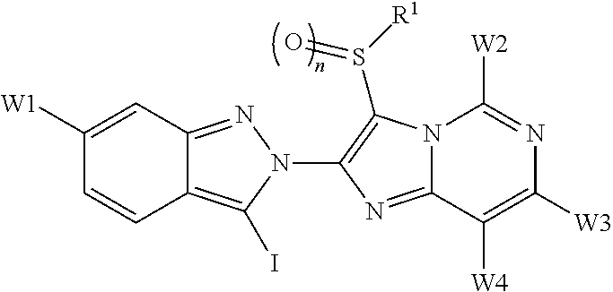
C12=C(I)N(C3=C(S([R1])=O)N4C(=N3)C([W4])=C([W3])N=C4[W2])N=C1C=C([W1])C=C2
